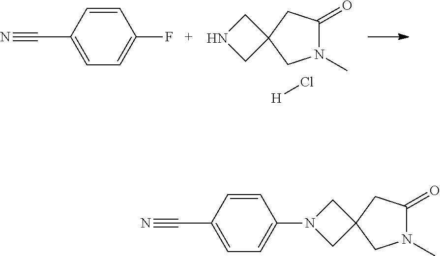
C1(C#N)=CC=C(F)C=C1.N1(C)C(=O)CC2(C1)CNC2.[H]Cl.N1(C)C(=O)CC2(C1)CN(C1=CC=C(C#N)C=C1)C2
